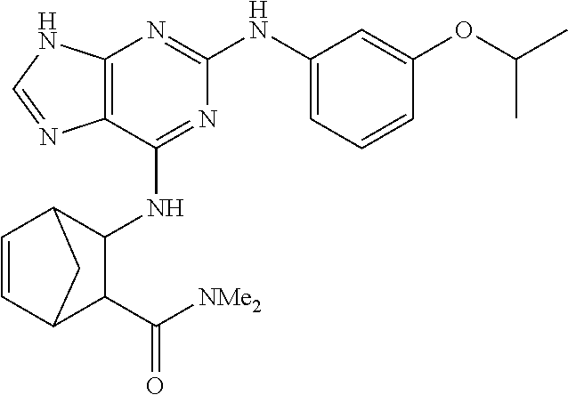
C12=C(N=C(NC3=CC=CC(OC(C)C)=C3)N=C1NC1C3C=CC(C1C([NMe2])=O)C3)NC=N2
